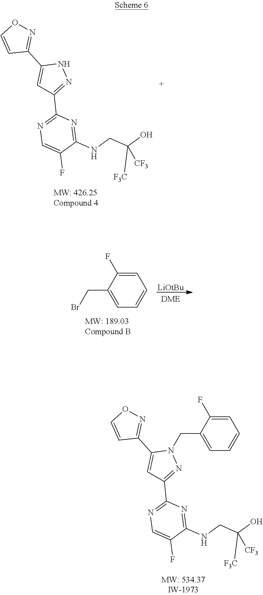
C1=C(C2=NOC=C2)NN=C1C1=NC=C(F)C(NCC(O)([F3C])[CF3])=N1.[LiOtBu].C1=C(F)C(CBr)=CC=C1.C1=C(C2=NOC=C2)N(CC2=CC=CC=C2F)N=C1C1=NC=C(F)C(NCC(O)([F3C])[CF3])=N1
